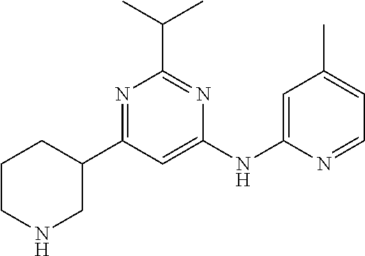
N1=C(C2CCCNC2)C=C(NC2=CC(C)=CC=N2)N=C1C(C)C
